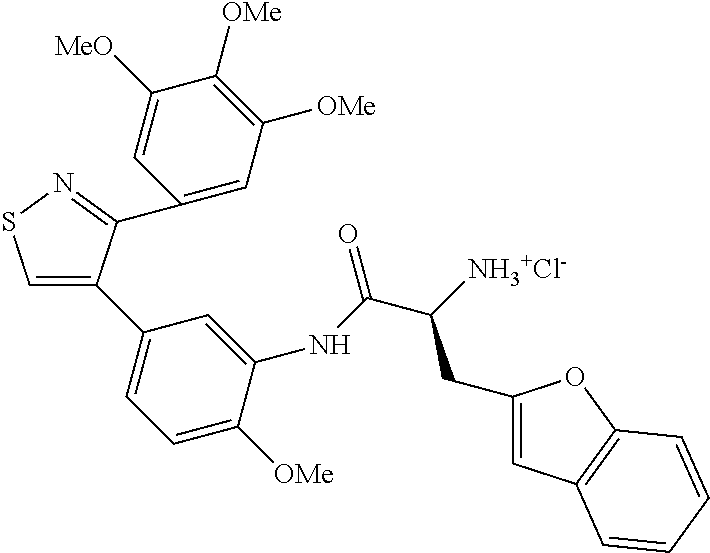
C1(C2=CSN=C2C2=CC([OMe])=C([OMe])C([MeO])=C2)=CC=C([OMe])C(NC(C([NH3+Cl-])CC2=CC3=C(O2)C=CC=C3)=O)=C1
